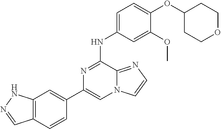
C1(C2=CC3=C(C=C2)C=NN3)=CN2C(=NC=C2)C(NC2=CC=C(OC3CCOCC3)C(OC)=C2)=N1
